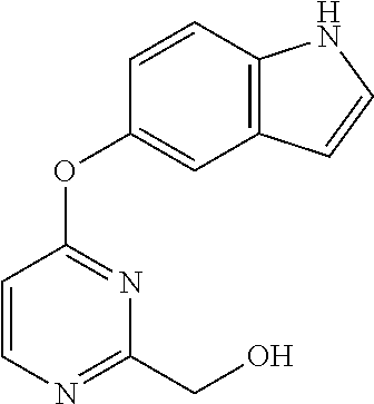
C1=CN=C(CO)N=C1OC1=CC2=C(C=C1)NC=C2
